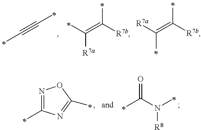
C([R7a])(=C([R7b])C)C.C(#CC)C.C(=C([R7b])C)([R7a])C.N1=C(C)N=C(C)O1.C(N(C)[R8])(C)=O
